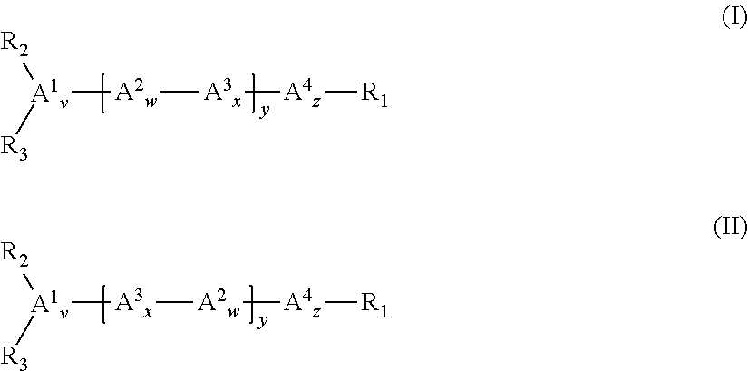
[A1v]([A2w][A3x][A4z][R1])([R2])[R3].[A1v]([A3x][A2w][A4z][R1])([R2])[R3]
